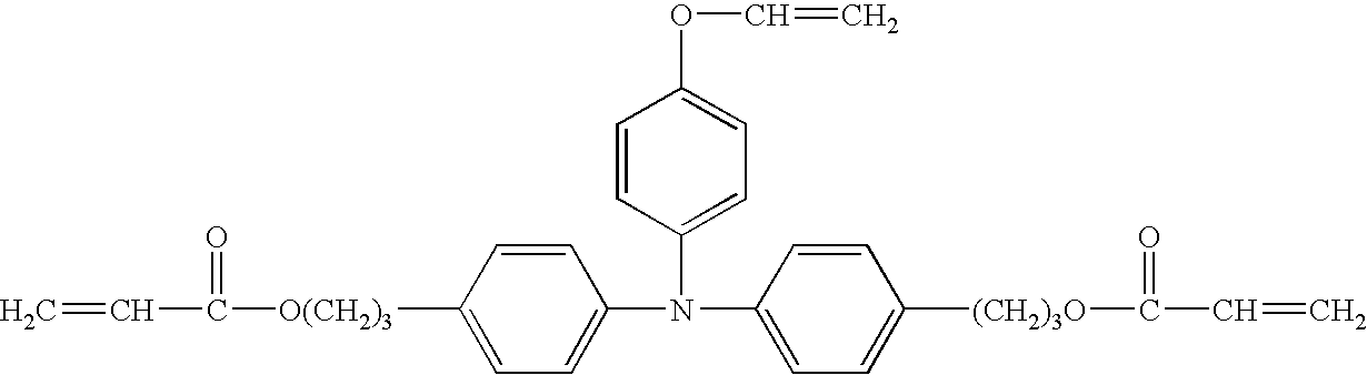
C1=CC(N(C2=CC=C([O(CH2)3]C(=O)C=C)C=C2)C2=CC=C([(CH2)3O]C(=O)C=C)C=C2)=CC=C1OC=C
